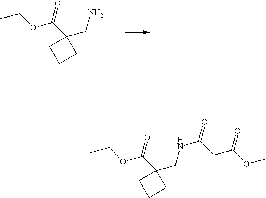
CCOC(C1(CN)CCC1)=O.CCOC(C1(CNC(=O)CC(OC)=O)CCC1)=O
